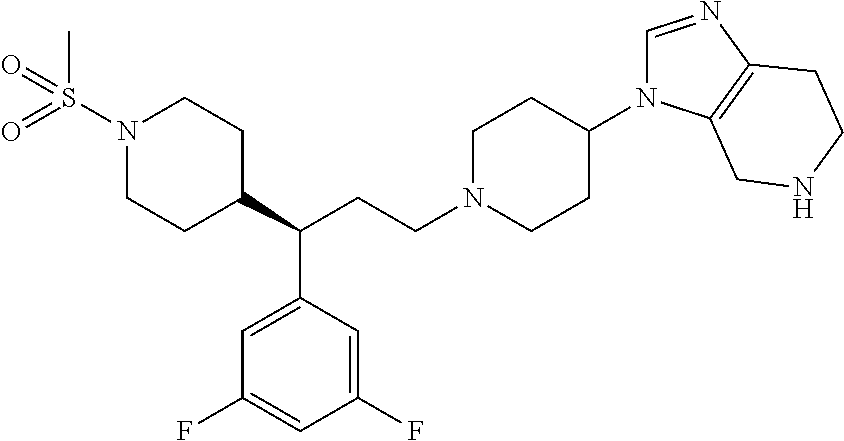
N1(S(=O)(=O)C)CCC(C(CCN2CCC(N3C=NC4=C3CNCC4)CC2)C2=CC(F)=CC(F)=C2)CC1
